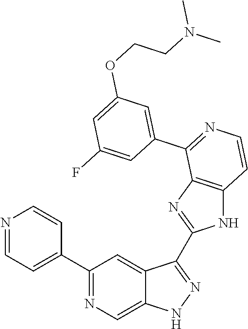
C1(C2=CC=NC=C2)=NC=C2C(=C1)C(C1=NC3=C(N1)C=CN=C3C1=CC(OCCN(C)C)=CC(F)=C1)=NN2
